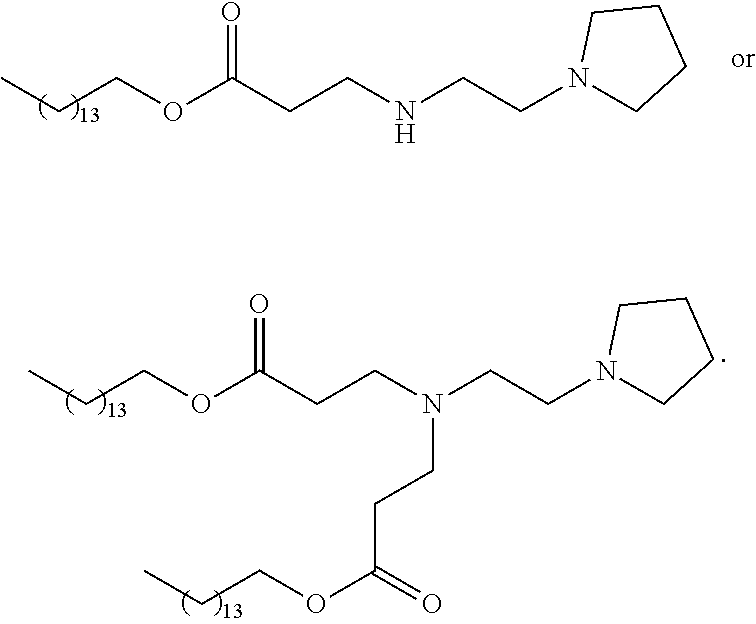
CCCOC(CCNCCN1CCCC1)=O.CCCOC(CCN(CCN1CCCC1)CCC(=O)OCCC)=O
